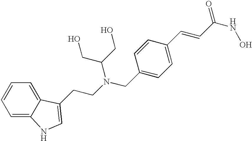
C1=CC=C2C(=C1)C(CCN(CC1=CC=C(C=CC(NO)=O)C=C1)C(CO)CO)=CN2
